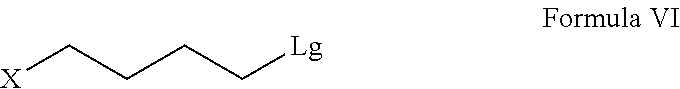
[X]CCCC[Lg]
